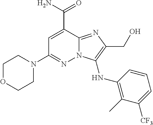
N12C(=NC(CO)=C1NC1=C(C)C([CF3])=CC=C1)C(C(N)=O)=CC(N1CCOCC1)=N2
